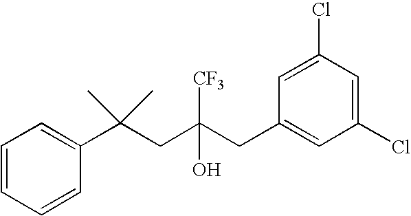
C1=CC(C(CC(CC2=CC(Cl)=CC(Cl)=C2)(O)[CF3])(C)C)=CC=C1
